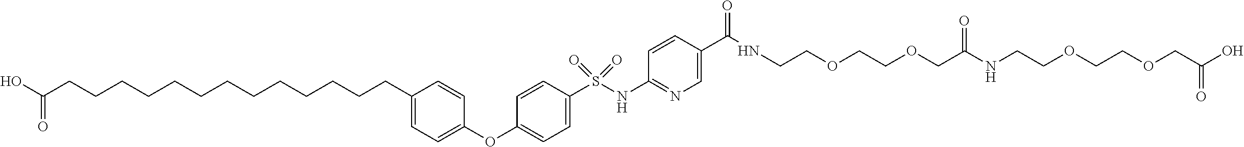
C1(OC2=CC=C(CCCCCCCCCCCCCC(O)=O)C=C2)=CC=C(S(NC2=NC=C(C(NCCOCCOCC(NCCOCCOCC(O)=O)=O)=O)C=C2)(=O)=O)C=C1
